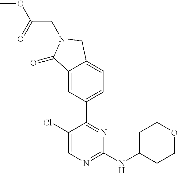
C1(Cl)=CN=C(NC2CCOCC2)N=C1C1=CC=C2C(=C1)C(=O)N(CC(OC)=O)C2
